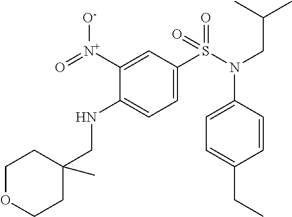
C1([N+](=O)[O-])=CC(S(N(C2=CC=C(CC)C=C2)CC(C)C)(=O)=O)=CC=C1NCC1(C)CCOCC1
